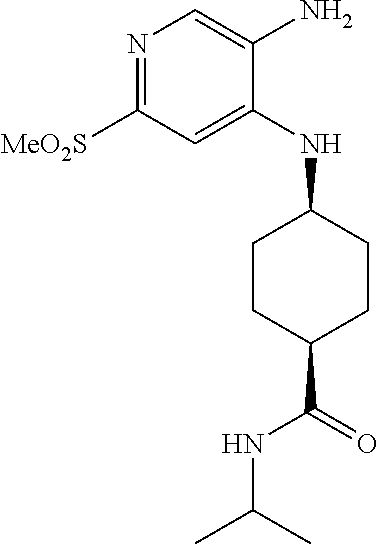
N1=C([MeO2S])C=C(NC2CCC(C(=O)NC(C)C)CC2)C(N)=C1
